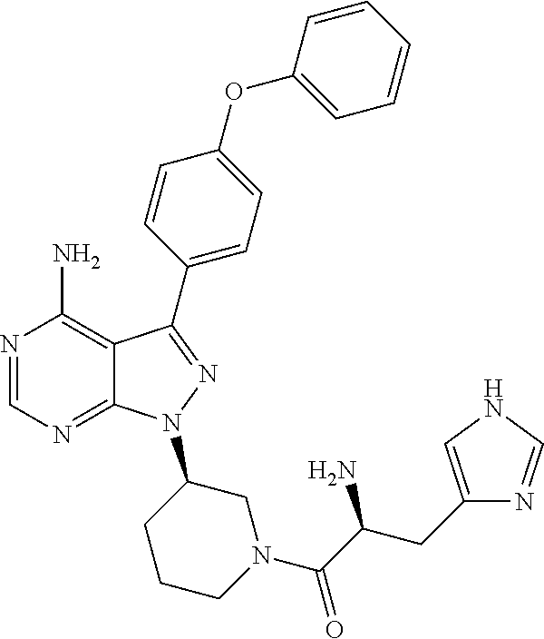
N1=CN=C2C(=C1N)C(C1=CC=C(OC3=CC=CC=C3)C=C1)=NN2C1CCCN(C(C(CC2=CNC=N2)N)=O)C1
